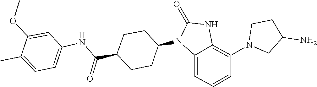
C1(N)CN(C2=C3NC(=O)N(C4CCC(C(NC5=CC=C(C)C(OC)=C5)=O)CC4)C3=CC=C2)CC1
